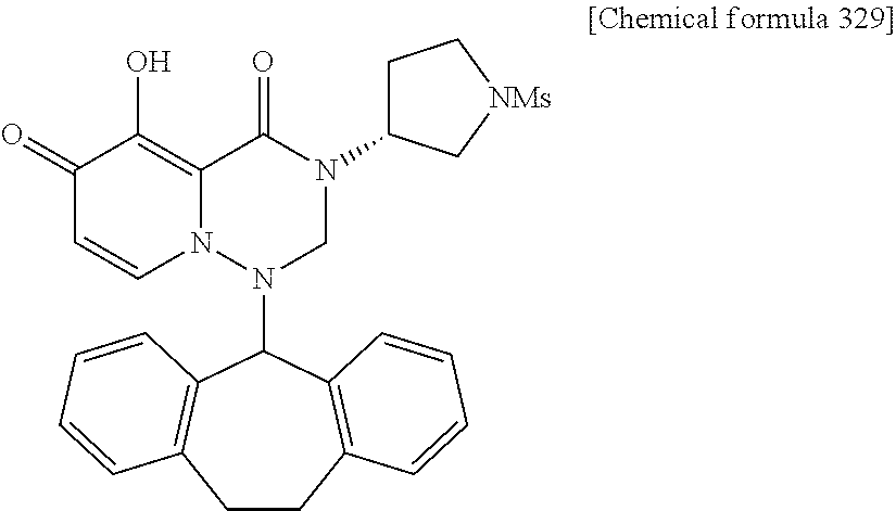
C1(=O)C=CN2C(=C1O)C(=O)N(C1CC[NMs]C1)CN2C1C2=C(CCC3=C1C=CC=C3)C=CC=C2
